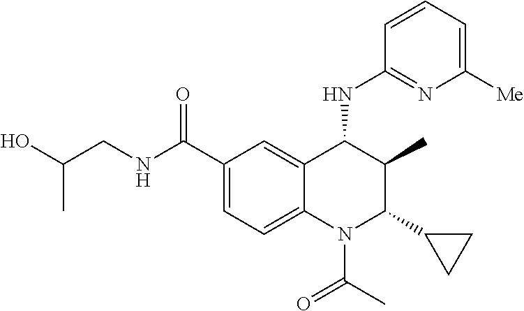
C1(C(NCC(C)O)=O)=CC=C2C(=C1)C(NC1=NC([Me])=CC=C1)C(C)C(C1CC1)N2C(=O)C
